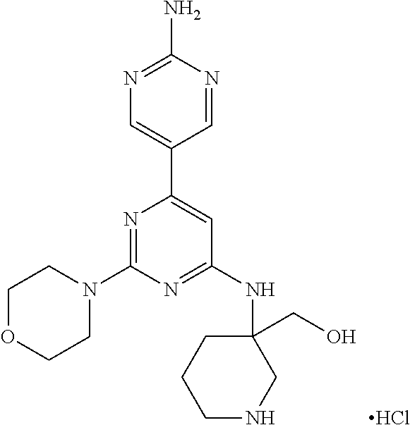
N1=C(N2CCOCC2)N=C(NC2(CO)CCCNC2)C=C1C1=CN=C(N)N=C1.Cl
